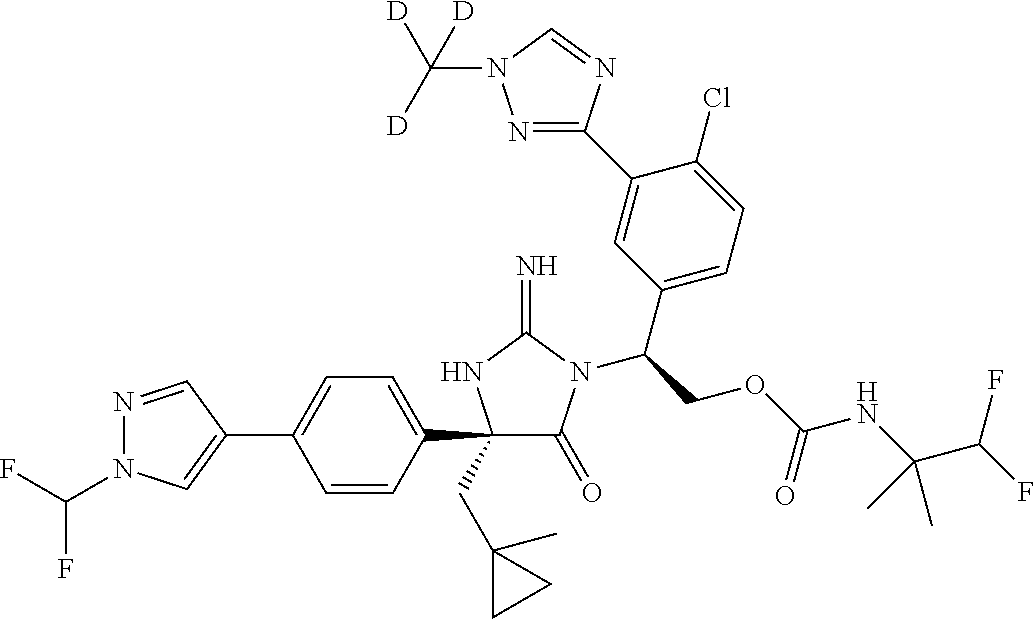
C1(C2=CC=C(C3(CC4(C)CC4)C(=O)N(C(COC(NC(C(F)F)(C)C)=O)C4=CC=C(Cl)C(C5=NN(C([D])([D])[D])C=N5)=C4)C(=N)N3)C=C2)=CN(C(F)F)N=C1
